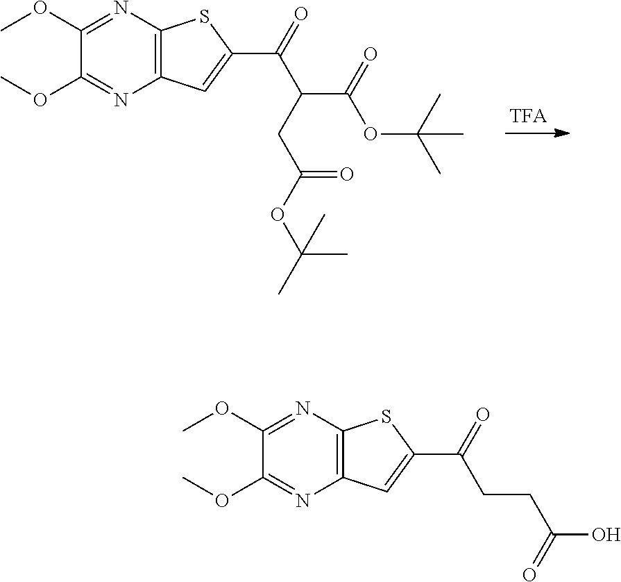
O(C)C1=NC2=C(N=C1OC)SC(C(C(C(OC(C)(C)C)=O)CC(=O)OC(C)(C)C)=O)=C2.O(C)C1=NC2=C(N=C1OC)SC(C(CCC(O)=O)=O)=C2
